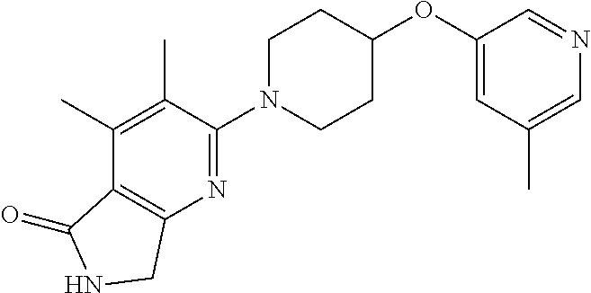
C1(OC2CCN(C3=NC4=C(C(C)=C3C)C(=O)NC4)CC2)=CC(C)=CN=C1
